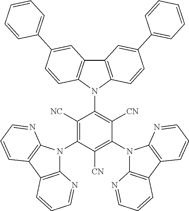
C12=C(N(C3=C([CN])C(N4C5=C(C6=C4N=CC=C6)C=CC=N5)=C([CN])C(N4C5=C(C6=C4N=CC=C6)C=CC=N5)=C3[NC])C3=C1C=C(C1=CC=CC=C1)C=C3)C=CC(C1=CC=CC=C1)=C2
